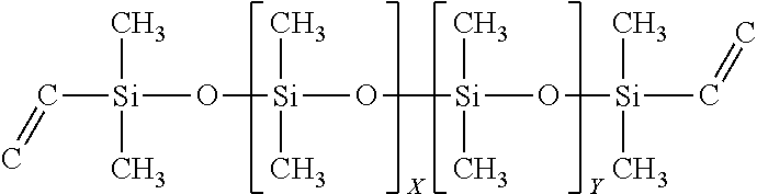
C([Si](C)(C)O[Si](C)(C)O[Si](C)(C)O[Si](C)(C=C)C)=C.[X].[Y]
